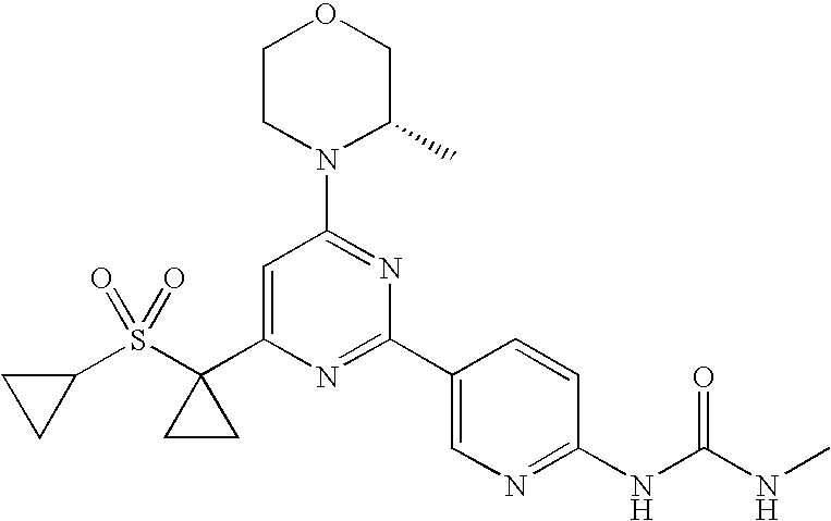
C1(C2(S(C3CC3)(=O)=O)CC2)=CC(N2C(C)COCC2)=NC(C2=CN=C(NC(=O)NC)C=C2)=N1
